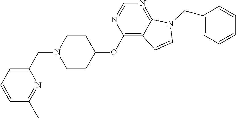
C1CC(OC2=C3C(=NC=N2)N(CC2=CC=CC=C2)C=C3)CCN1CC1=CC=CC(C)=N1
